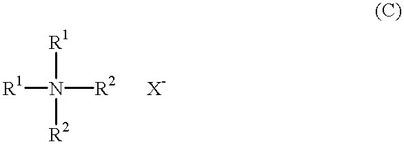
[R1]N([R2])([R2])[R1].[X-]
